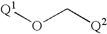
[Q1]OC[Q2]
